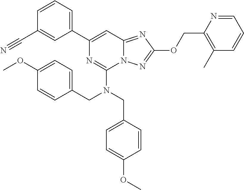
C1=CC=C(C2=CC3=NC(OCC4=C(C)C=CC=N4)=NN3C(N(CC3=CC=C(OC)C=C3)CC3=CC=C(OC)C=C3)=N2)C=C1C#N
